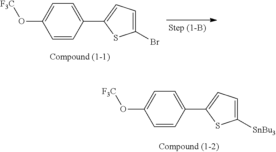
C1=C(C2=CC=C([SnBu3])S2)C=CC(O[F3C])=C1.C1=C(C2=CC=C(Br)S2)C=CC(O[F3C])=C1
